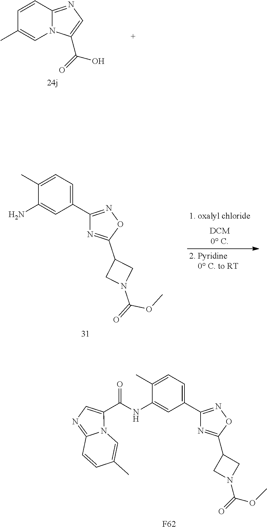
N12C(=NC=C1C(=O)O)C=CC(C)=C2.N12C(=NC=C1C(NC1=CC(C3=NOC(C4CN(C(OC)=O)C4)=N3)=CC=C1C)=O)C=CC(C)=C2.[F62].C1(C)=CC=C(C2=NOC(C3CN(C(=O)OC)C3)=N2)C=C1N
